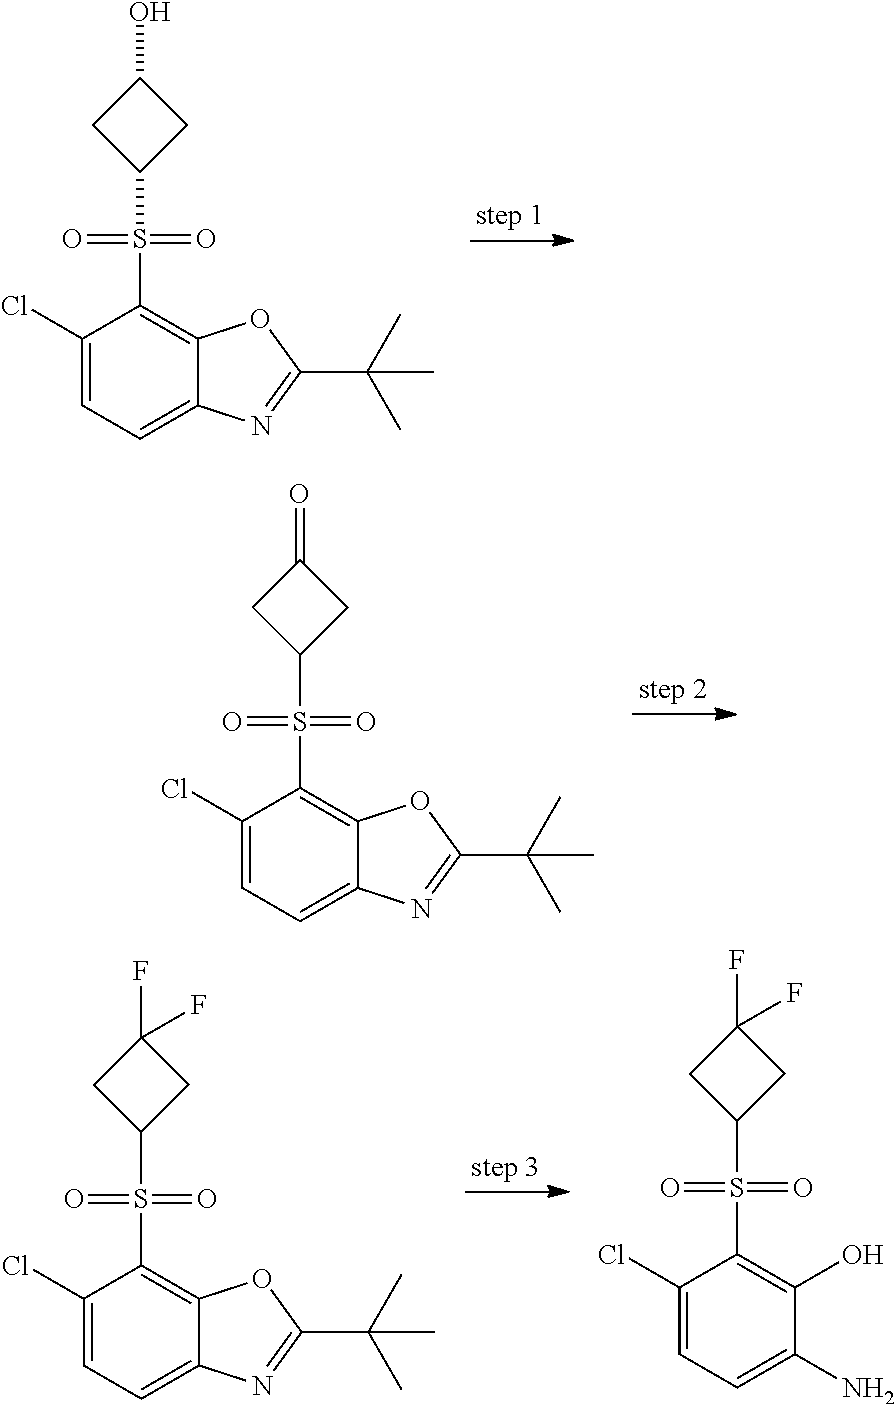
C1(Cl)=CC=C2C(=C1S(=O)(=O)C1CC(O)C1)OC(C(C)(C)C)=N2.C1(Cl)=CC=C2C(=C1S(=O)(=O)C1CC(=O)C1)OC(C(C)(C)C)=N2.C1(Cl)=CC=C2C(=C1S(=O)(=O)C1CC(F)(F)C1)OC(C(C)(C)C)=N2.C1(Cl)=CC=C(N)C(O)=C1S(=O)(=O)C1CC(F)(F)C1
